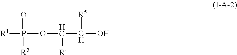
[R1]P(=O)([R2])OC(C([R5])O)[R4]
